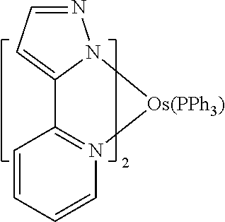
C12=N(C=CC=C1)[Os(PPh3)]N1C2=CC=N1
